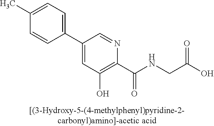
C1(C2=CC(O)=C(C(NCC(O)=O)=O)N=C2)=CC=C(C)C=C1
